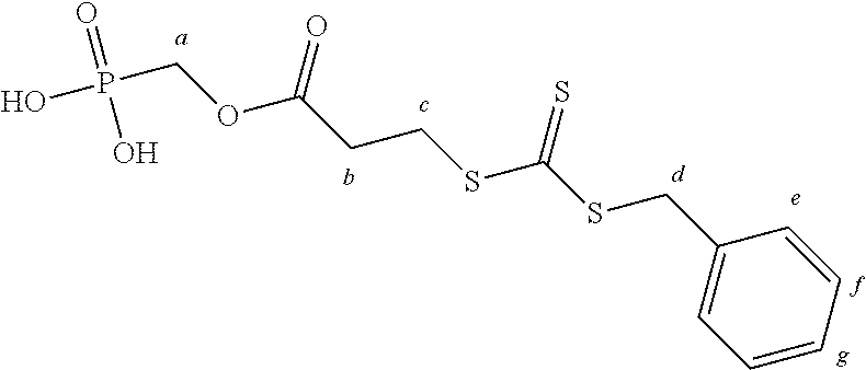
C1=CC=C(CSC(SCCC(OCP(O)(=O)O)=O)=S)C=C1
